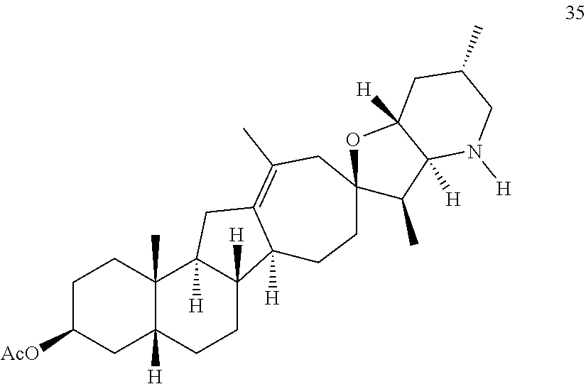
C1C([AcO])CC2([H])C(C)(C1)C1([H])C([H])(CC2)C2([H])C(=C(C)CC3(CC2)C(C)C2([H])C([H])(O3)CC(C)CN2[H])C1
